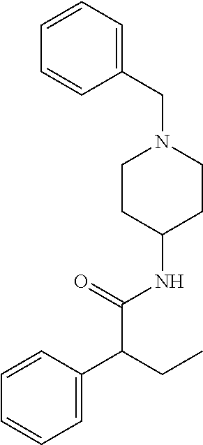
C1CN(CC2=CC=CC=C2)CCC1NC(C(CC)C1=CC=CC=C1)=O
